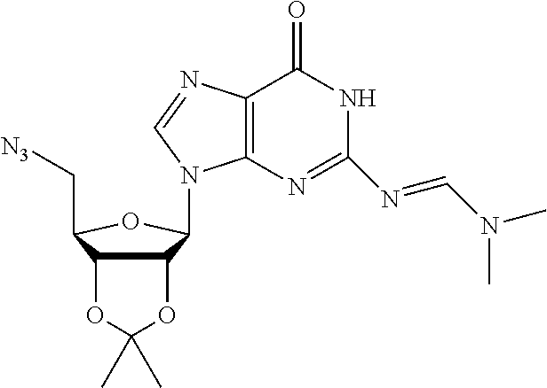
C12=C(N=C(N=CN(C)C)NC1=O)N(C1C3C(C(C[N3])O1)OC(C)(C)O3)C=N2
